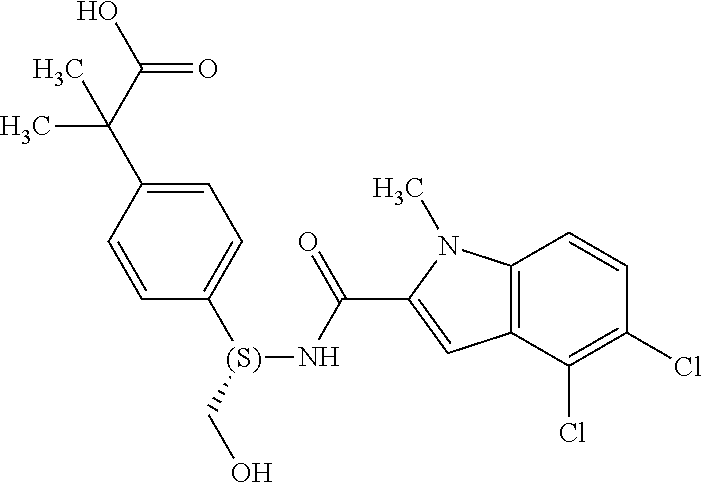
C1=C(C(C(O)=O)(C)C)C=CC([(S)](CO)NC(C2=CC3=C(N2C)C=CC(Cl)=C3Cl)=O)=C1
